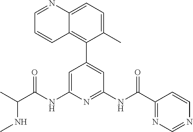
C1=C(NC(C(C)NC)=O)N=C(NC(C2=NC=NC=C2)=O)C=C1C1=C2C(=CC=C1C)N=CC=C2
